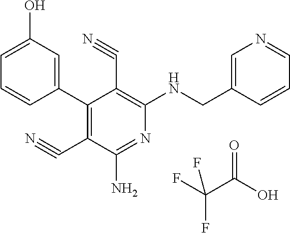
C1(C2=C(C#N)C(N)=NC(NCC3=CN=CC=C3)=C2C#N)=CC(O)=CC=C1.FC(F)(C(O)=O)F
